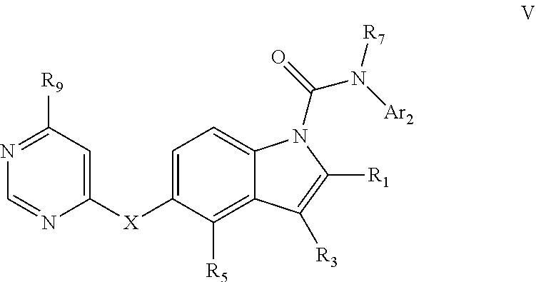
C1([X]C2=CC=C3C(=C2[R5])C([R3])=C([R1])N3C(=O)N([Ar2])[R7])=CC([R9])=NC=N1
